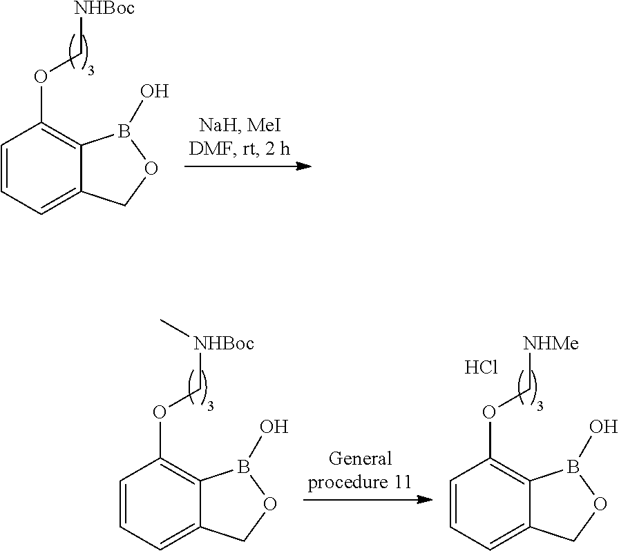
C1=CC=C2C(=C1OC[NHBoc])B(O)OC2.C1=CC=C2C(=C1OC[NHBoc]C)B(O)OC2.C1=CC=C2C(=C1OC[NHMe])B(O)OC2.Cl
